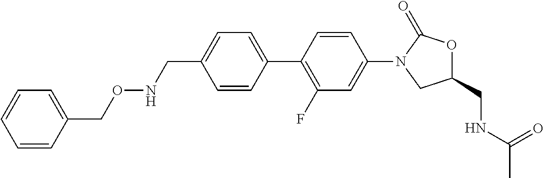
C1=CC(C2=C(F)C=C(N3CC(CNC(=O)C)OC3=O)C=C2)=CC=C1CNOCC1=CC=CC=C1
